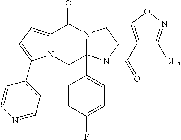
C12=CC=C(C3=CC=NC=C3)N1CC1(C3=CC=C(F)C=C3)N(C2=O)CCN1C(C1=CON=C1C)=O
